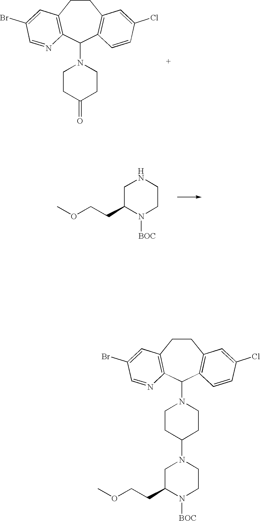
C1C(CCOC)N([BOC])CCN1.C1CC2=C(C(N3CCC(=O)CC3)C3=C1C=C(Cl)C=C3)N=CC(Br)=C2.C1CC2=C(C(N3CCC(N4CC(CCOC)N([BOC])CC4)CC3)C3=C1C=C(Cl)C=C3)N=CC(Br)=C2
